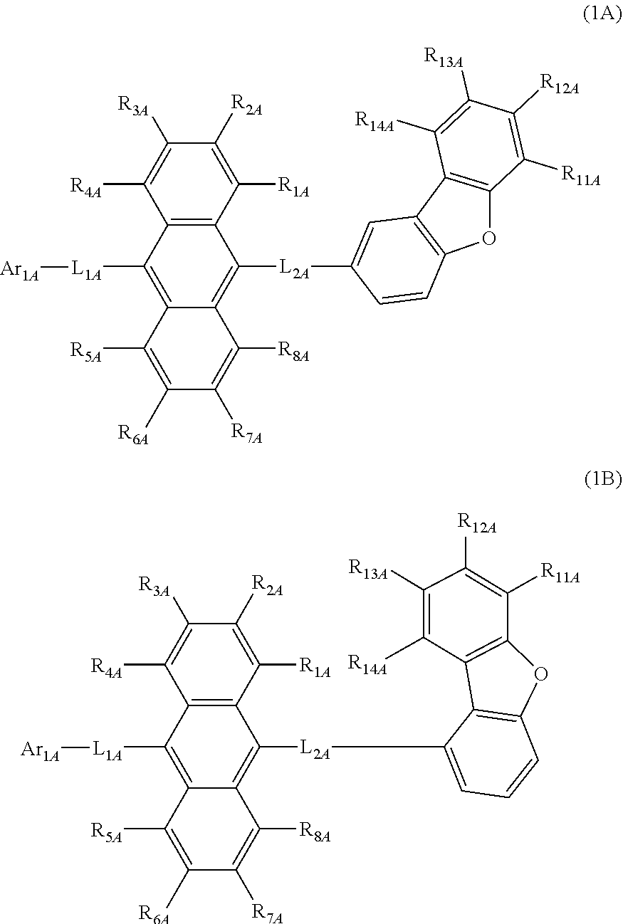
C12=C([L2A]C3=CC4=C(C=C3)OC3=C4C([R14A])=C([R13A])C([R12A])=C3[R11A])C3=C(C([L1A][Ar1A])=C1C([R5A])=C([R6A])C([R7A])=C2[R8A])C([R4A])=C([R3A])C([R2A])=C3[R1A].C12=C([L2A]C3=CC=CC4=C3C3=C(O4)C([R11A])=C([R12A])C([R13A])=C3[R14A])C3=C(C([L1A][Ar1A])=C1C([R5A])=C([R6A])C([R7A])=C2[R8A])C([R4A])=C([R3A])C([R2A])=C3[R1A]
